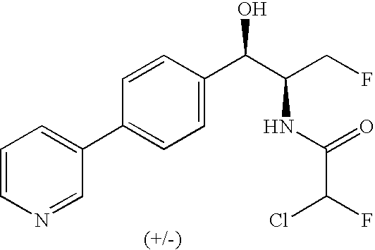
C1=NC=CC=C1C1=CC=C(C(C(CF)NC(C(F)Cl)=O)O)C=C1
